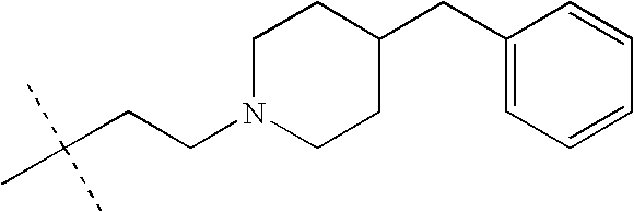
C(CCN1CCC(CC2=CC=CC=C2)CC1)(C)(C)C
